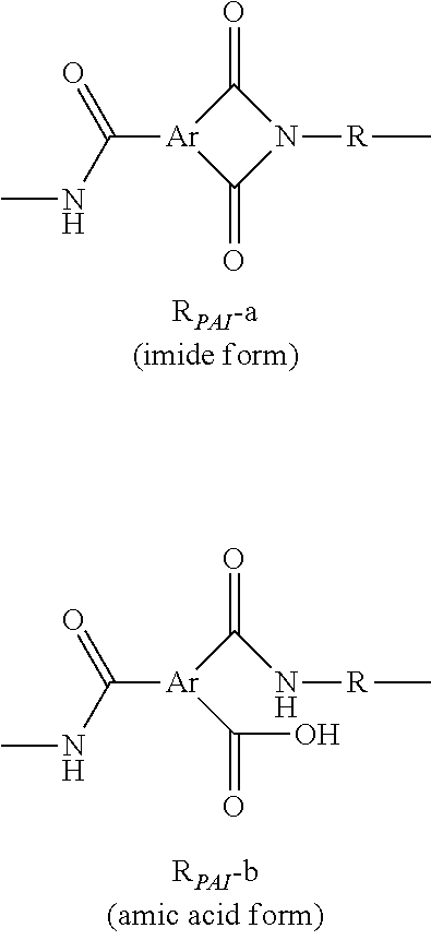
C1(=O)[Ar](C(NC)=O)C(=O)N1[R]C.C([Ar](C(=O)O)C(NC)=O)(N[R]C)=O
